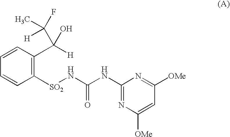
C1([SO2]NC(NC2=NC([OMe])=CC([OMe])=N2)=O)=C(C([H])(O)C(F)(C)[H])C=CC=C1
